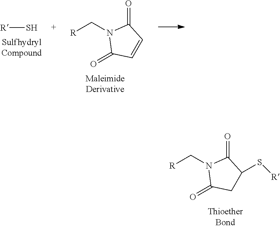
[R]S.[R]CN1C(=O)C=CC1=O.[R]CN1C(=O)CC(S[R])C1=O
